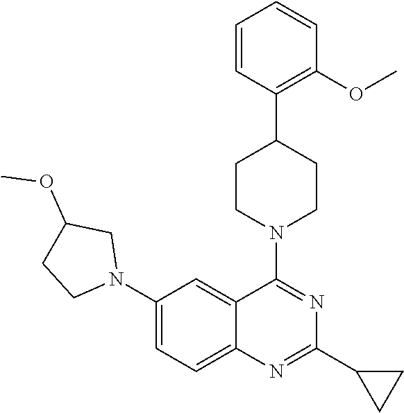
C1=CC(C2CCN(C3=NC(C4CC4)=NC4=CC=C(N5CC(OC)CC5)C=C43)CC2)=C(OC)C=C1
